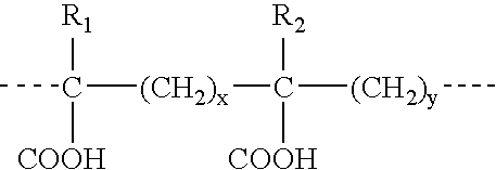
C([R1])([COOH])([(CH2)x]C([R2])([COOH])[(CH2)y]C)C
